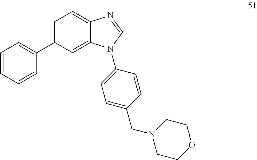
C1=C(C2=CC=CC=C2)C=C2C(=C1)N=CN2C1=CC=C(CN2CCOCC2)C=C1
